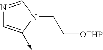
N1=CN(CC[OTHP])C(->C)=C1
